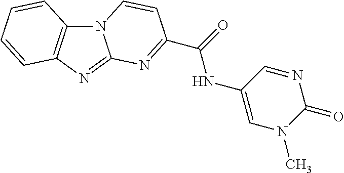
N12C3=C(N=C1N=C(C(=O)NC1=CN(C)C(=O)N=C1)C=C2)C=CC=C3
